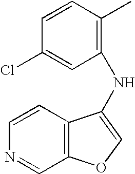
C1=CC2=C(C=N1)OC=C2NC1=C(C)C=CC(Cl)=C1
